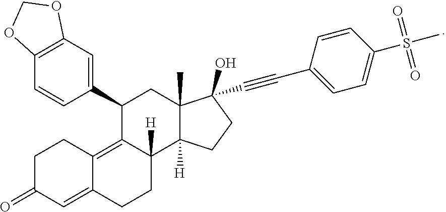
C1=CC2=C(C=C1C1CC3(C)C([H])(C4([H])CCC5=CC(=O)CCC5=C14)CCC3(O)C#CC1=CC=C(S(C)(=O)=O)C=C1)OCO2
